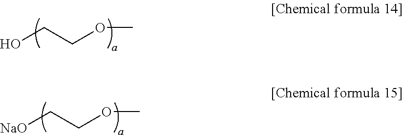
OCCOC.[NaO]CCOC
